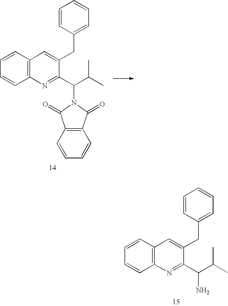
C1=CC2=C(C=C1)N=C(C(C(C)C)N1C(=O)C3=C(C1=O)C=CC=C3)C(CC1=CC=CC=C1)=C2.C1=CC2=C(C=C1)N=C(C(C(C)C)N)C(CC1=CC=CC=C1)=C2
